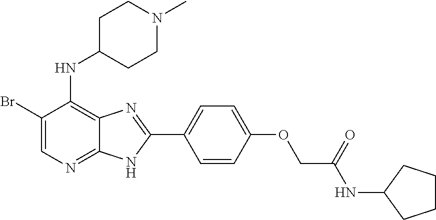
C1(Br)=CN=C2C(=C1NC1CCN(C)CC1)N=C(C1=CC=C(OCC(NC3CCCC3)=O)C=C1)N2
